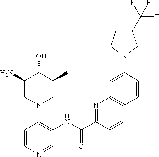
C1(N)CN(C2=C(NC(C3=NC4=C(C=C3)C=CC(N3CC(C(F)(F)F)CC3)=C4)=O)C=NC=C2)CC(C)C1O
